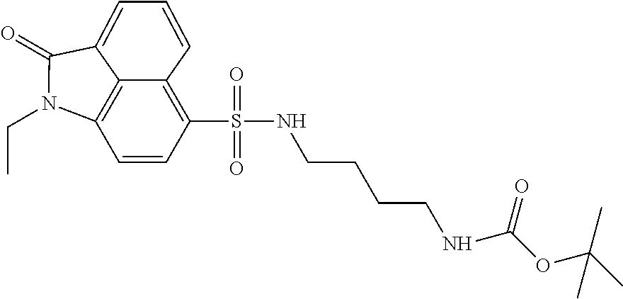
C1=CC(S(NCCCCNC(OC(C)(C)C)=O)(=O)=O)=C2C=CC=C3C(=O)N(CC)C1=C23
